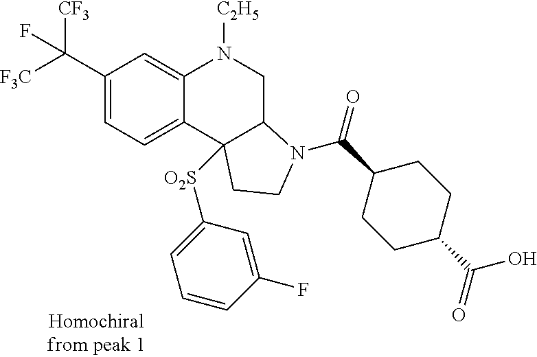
C1(C([F3C])([CF3])F)=CC=C2C(=C1)N([C2H5])CC1C2([O2S]C2=CC=CC(F)=C2)CCN1C(=O)C1CCC(C(=O)O)CC1
